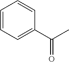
C(C)(=O)C1=CC=CC=C1
